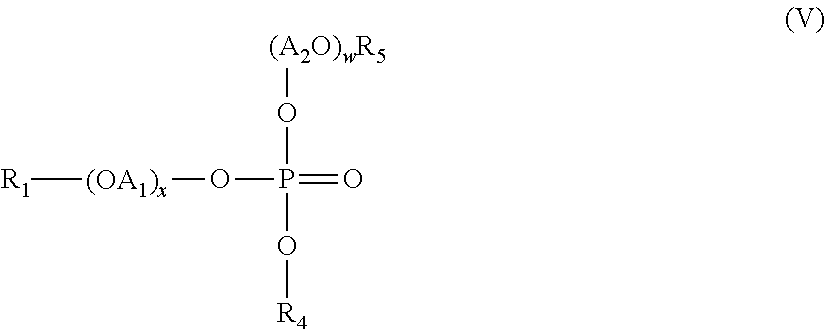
[R1][(OA1)x]OP(=O)(O[(A2O)wR5])O[R4]
